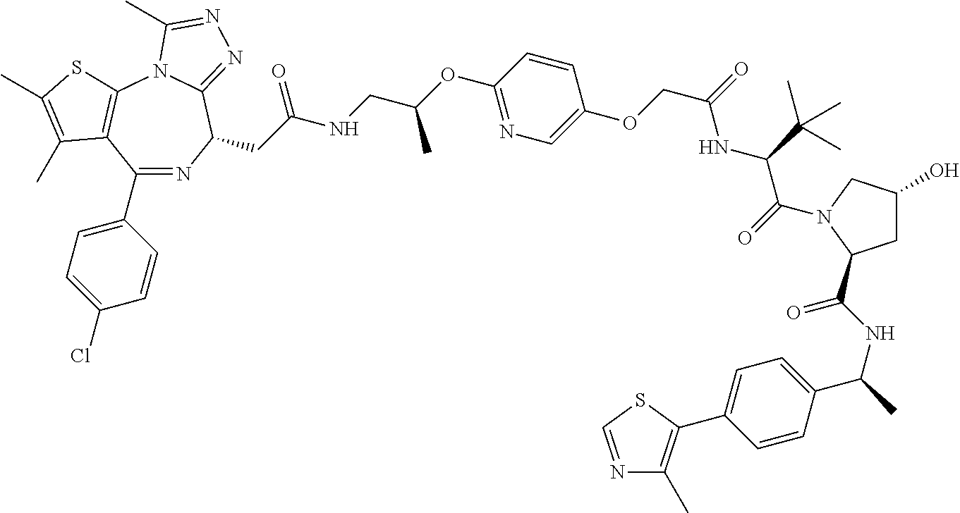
C1(C2=CC=C(Cl)C=C2)=NC(CC(NCC(OC2=NC=C(OCC(=O)NC(C(=O)N3CC(O)CC3C(NC(C)C3=CC=C(C4=C(C)N=CS4)C=C3)=O)C(C)(C)C)C=C2)C)=O)C2=NN=C(C)N2C2=C1C(C)=C(C)S2
